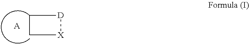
C1[D][X]C1.[A]
